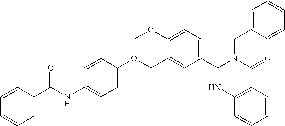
C1(NC(C2=CC=CC=C2)=O)=CC=C(OCC2=CC(C3N(CC4=CC=CC=C4)C(=O)C4=C(C=CC=C4)N3)=CC=C2OC)C=C1
